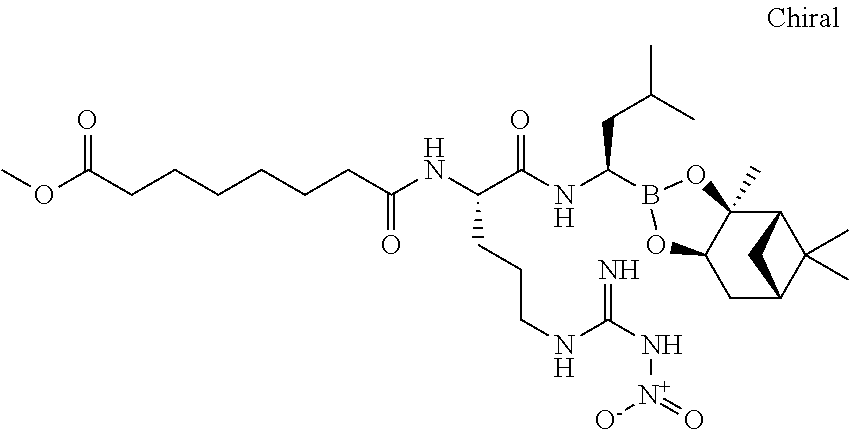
C12C3(C)C(CC(C1(C)C)C2)OB(C(NC(C(NC(=O)CCCCCCC(OC)=O)CCCNC(N[N+](=O)[O-])=N)=O)CC(C)C)O3
